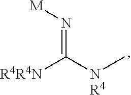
[R4R4N]C(=N[M])[NR4]C
